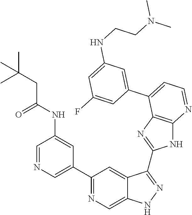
C1=NC=C(C2=NC=C3C(=C2)C(C2=NC4=C(N2)N=CC=C4C2=CC(NCCN(C)C)=CC(F)=C2)=NN3)C=C1NC(CC(C)(C)C)=O
